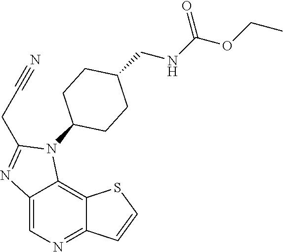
C12=CN=C3C(=C1N(C1CCC(CNC(OCC)=O)CC1)C(CC#N)=N2)SC=C3
